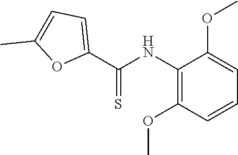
C1(NC(=S)C2=CC=C(C)O2)=C(OC)C=CC=C1OC
